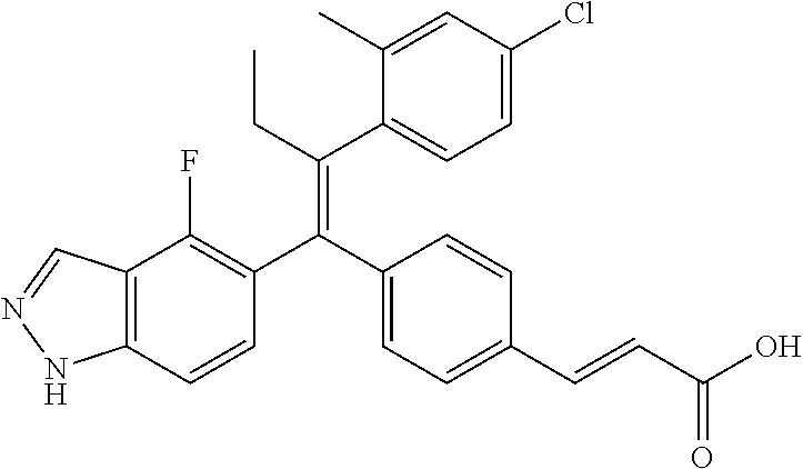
C12=C(C=CC(C(C3=CC=C(C=CC(O)=O)C=C3)=C(CC)C3=CC=C(Cl)C=C3C)=C1F)NN=C2
